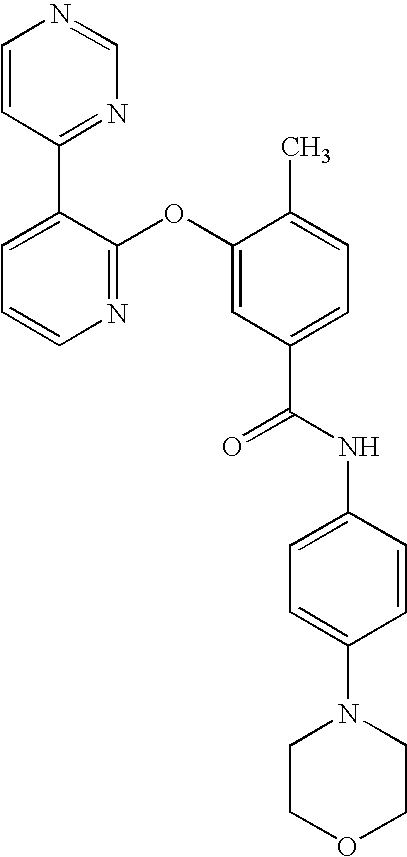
N1=C(OC2=CC(C(NC3=CC=C(N4CCOCC4)C=C3)=O)=CC=C2C)C(C2=NC=NC=C2)=CC=C1
